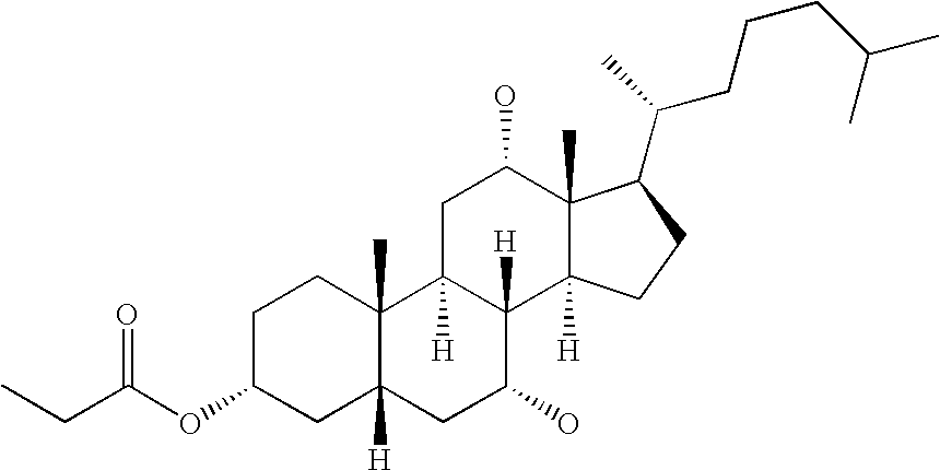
C1C(OC(CC)=O)CC2([H])C(C)(C1)C1([H])C([H])(C(O)C2)C2([H])C(C)(C(O)C1)C(C(CCCC(C)C)C)CC2
